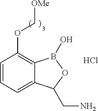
C1=CC=C2C(=C1OC[OMe])B(O)OC2CN.Cl
